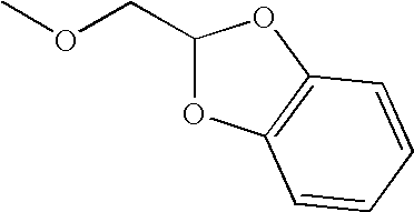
C1(COC)OC2=C(O1)C=CC=C2
